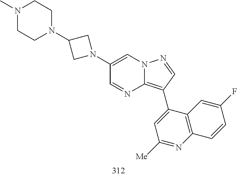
C1(C2=C3N=CC(N4CC(N5CCN(C)CC5)C4)=CN3N=C2)=CC([Me])=NC2=C1C=C(F)C=C2
